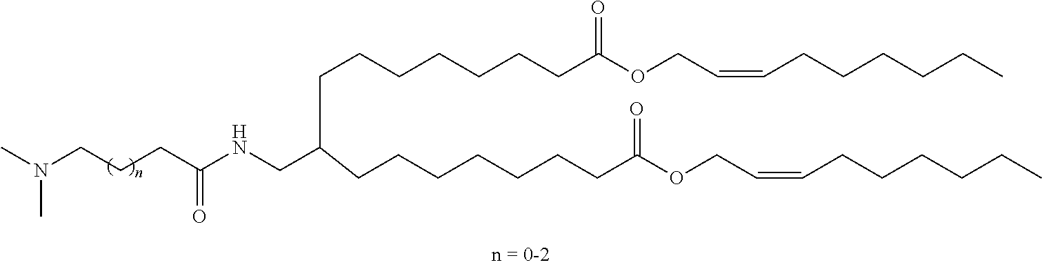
N(CCCC(NCC(CCCCCCCC(OCC=CCCCCCC)=O)CCCCCCCC(OCC=CCCCCCC)=O)=O)(C)C
